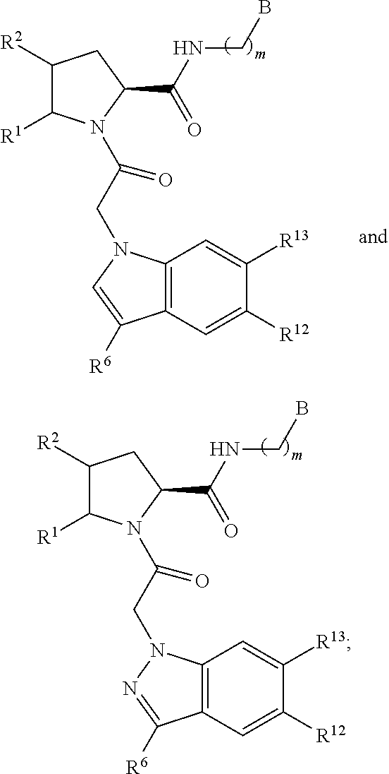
C1([R2])C([R1])N(C(CN2C3=C(C=C([R12])C([R13])=C3)C([R6])=N2)=O)C(C(NCB)=O)C1.C1([R2])C([R1])N(C(CN2C3=C(C=C([R12])C([R13])=C3)C([R6])=C2)=O)C(C(NCB)=O)C1
